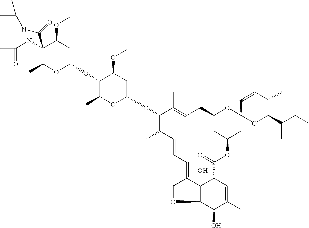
C1(C(NC(C)C)=O)(NC(C)=O)C(C)OC(OC2C(C)OC(OC3C(C)C=CC=C4C5(O)C(OC4)C(O)C(C)=CC5C(=O)OC4CC(CC=C3C)OC3(C4)OC(C(CC)C)C(C)C=C3)CC2OC)CC1OC
